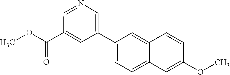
C1(OC)=CC2=CC=C(C3=CN=CC(C(OC)=O)=C3)C=C2C=C1
